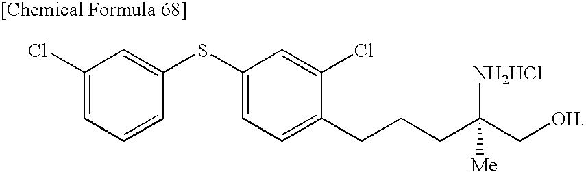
C1(Cl)=CC=CC(SC2=CC=C(CCCC(C[OH])([NH2HCl])[Me])C(Cl)=C2)=C1
